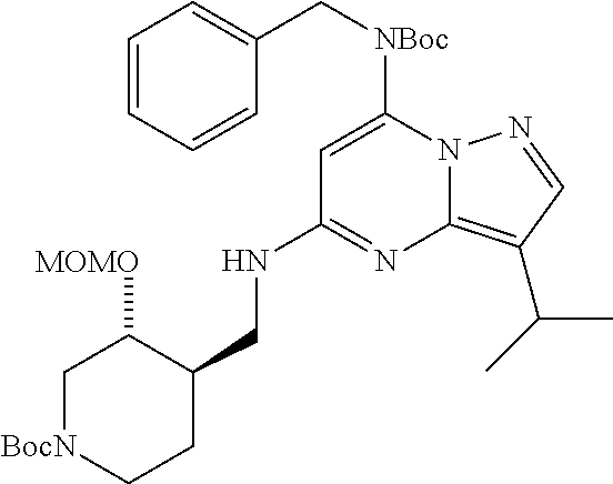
C1[BocN]CCC(CNC2=NC3=C(C(C)C)C=NN3C([NBoc]CC3=CC=CC=C3)=C2)C1[MOMO]
